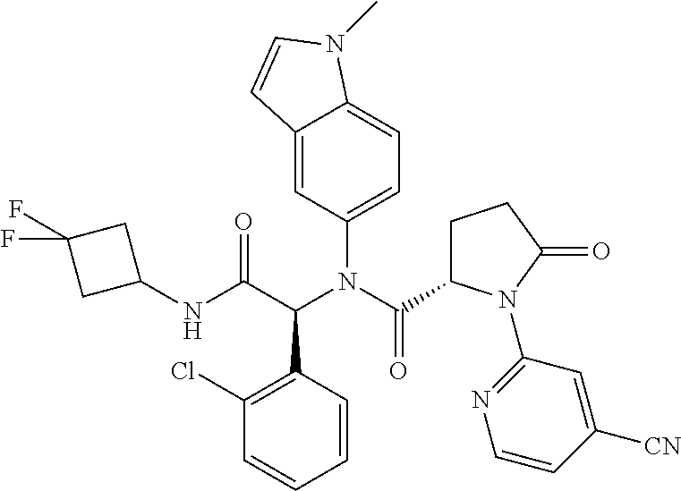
C1=CC=CC(C(C(=O)NC2CC(F)(F)C2)N(C(C2CCC(=O)N2C2=NC=CC([CN])=C2)=O)C2=CC=C3C(=C2)C=CN3C)=C1Cl
